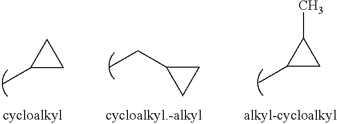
C1(C)CC1C.C1C(CC)C1.C1(C)CC1
